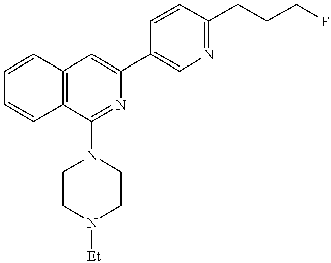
C12=C(C(N3CCN([Et])CC3)=NC(C3=CN=C(CCCF)C=C3)=C1)C=CC=C2
